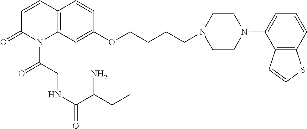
C12=C(C=C(OCCCCN3CCN(C4=CC=CC5=C4C=CS5)CC3)C=C1)N(C(CNC(=O)C(N)C(C)C)=O)C(=O)C=C2
